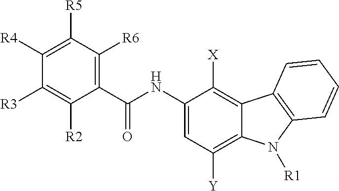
C1(C(NC2=CC([Y])=C3C(=C2[X])C2=C(N3[R1])C=CC=C2)=O)=C([R6])C([R5])=C([R4])C([R3])=C1[R2]
